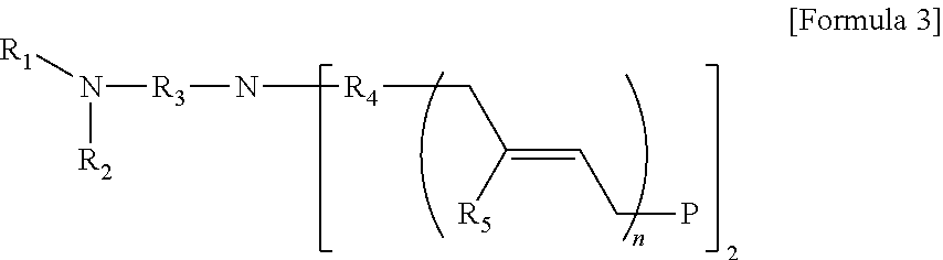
[R1]N([R2])[R3]N[R4]CC(=CCP)[R5]
